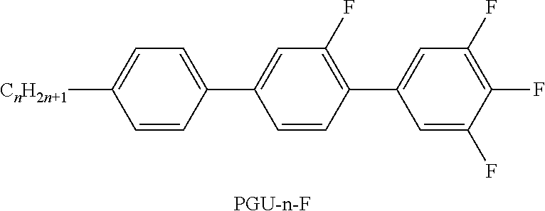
C1=C([CnH2n+1])C=CC(C2=CC(F)=C(C3=CC(F)=C(F)C(F)=C3)C=C2)=C1.[PGU-n-F]
